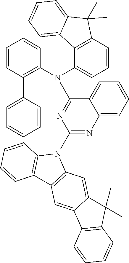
C1=CC(C2=C(N(C3=CC=CC4=C3C3=CC=CC=C3C4(C)C)C3=NC(N4C5=C(C6=C4C=C4C(=C6)C6=C(C4(C)C)C=CC=C6)C=CC=C5)=NC4=CC=CC=C34)C=CC=C2)=CC=C1
